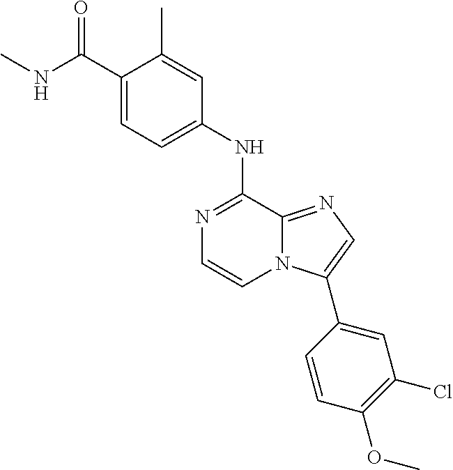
C1(NC2=NC=CN3C2=NC=C3C2=CC(Cl)=C(OC)C=C2)=CC=C(C(NC)=O)C(C)=C1
